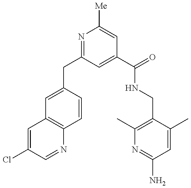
C1=C(Cl)C=NC2=C1C=C(CC1=NC([Me])=CC(C(=O)NCC3=C(C)N=C(N)C=C3C)=C1)C=C2
